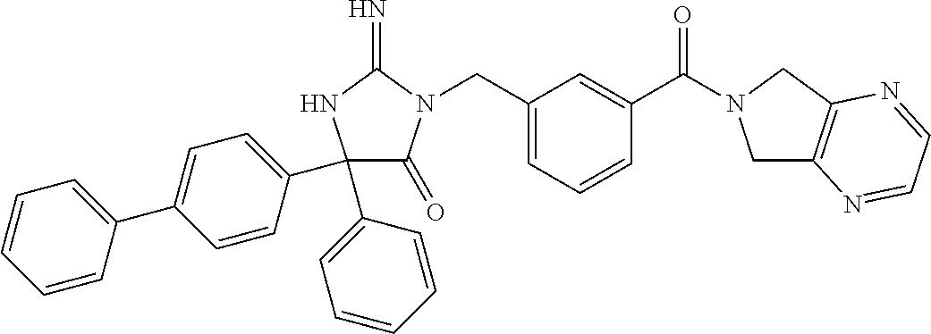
C1(C2=CC=CC=C2)(C2=CC=C(C3=CC=CC=C3)C=C2)C(=O)N(CC2=CC=CC(C(=O)N3CC4=C(C3)N=CC=N4)=C2)C(=N)N1
